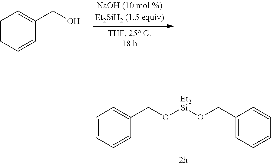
C1=CC=CC(CO)=C1.C1=CC=CC(CO[Et2Si]OCC2=CC=CC=C2)=C1
